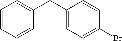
C1=CC=CC(CC2=CC=C(Br)C=C2)=C1
